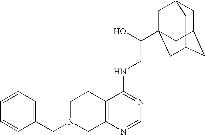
C1=CC=C(CN2CC3=C(CC2)C(NCC(O)C24CC5CC(CC(C2)C5)C4)=NC=N3)C=C1
